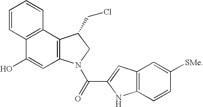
C12=C(N(C(=O)C3=CC4=C(N3)C=CC([SMe])=C4)CC1CCl)C=C(O)C1=C2C=CC=C1
